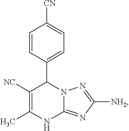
C1=CC(C2N3C(=NC([NH2])=N3)NC(C)=C2[NC])=CC=C1[CN]
